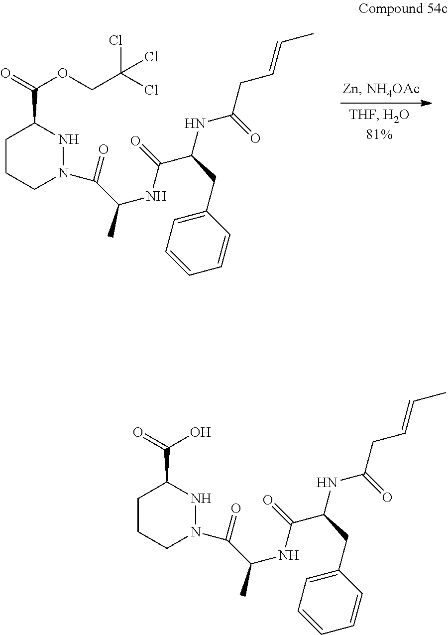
C1CCN(C(C(NC(=O)C(NC(=O)CC=CC)CC2=CC=CC=C2)C)=O)NC1C(=O)OCC(Cl)(Cl)Cl.C1CCN(C(C(NC(=O)C(NC(=O)CC=CC)CC2=CC=CC=C2)C)=O)NC1C(=O)O
